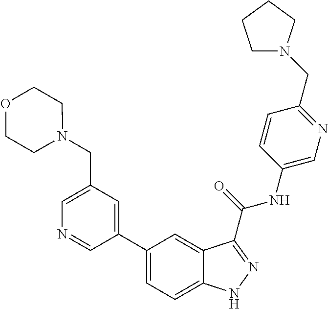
C1(CN2CCOCC2)=CN=CC(C2=CC=C3C(=C2)C(C(NC2=CN=C(CN4CCCC4)C=C2)=O)=NN3)=C1
